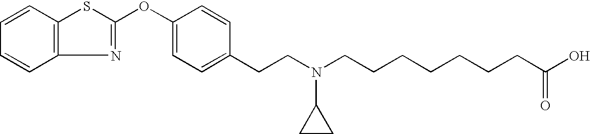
C1=CC2=C(C=C1)N=C(OC1=CC=C(CCN(CCCCCCCC(O)=O)C3CC3)C=C1)S2
